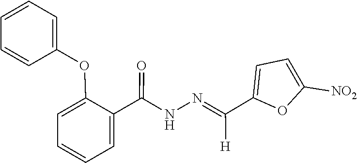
C(=NNC(C1=CC=CC=C1OC1=CC=CC=C1)=O)(C1=CC=C([NO2])O1)[H]
